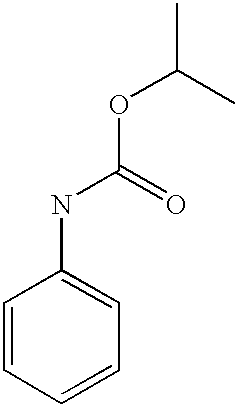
C1=CC(NC(=O)OC(C)C)=CC=C1
